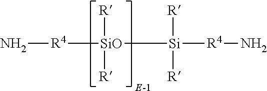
N[R4][SiO]([R])([R])[Si]([R])([R])[R4]N
